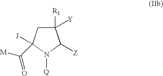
C1([R1])([Y])CC([J])(C([M])=O)N([Q])C1[Z]
